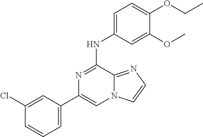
C1(Cl)=CC(C2=CN3C(=NC=C3)C(NC3=CC=C(OCC)C(OC)=C3)=N2)=CC=C1
